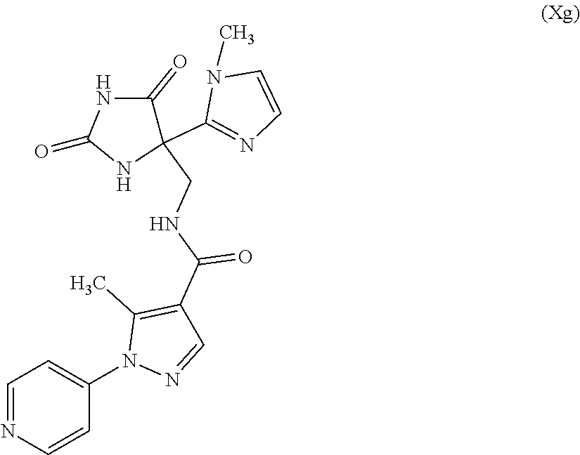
C1=NC=CC(N2N=CC(C(=O)NCC3(C4=NC=CN4C)C(=O)NC(=O)N3)=C2C)=C1
